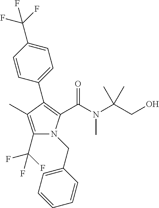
C1(C2=C(C(N(C(CO)(C)C)C)=O)N(CC3=CC=CC=C3)C(C(F)(F)F)=C2C)=CC=C(C(F)(F)F)C=C1
